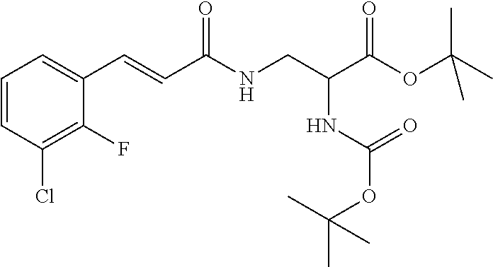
C1=CC(Cl)=C(F)C(C=CC(NCC(C(OC(C)(C)C)=O)NC(=O)OC(C)(C)C)=O)=C1
